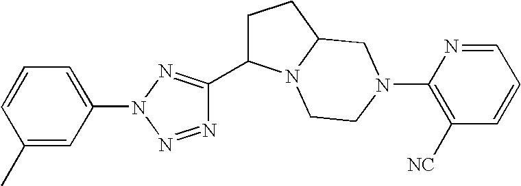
C1(C2=NN(C3=CC=CC(C)=C3)N=N2)CCC2N1CCN(C1=C([NC])C=CC=N1)C2
